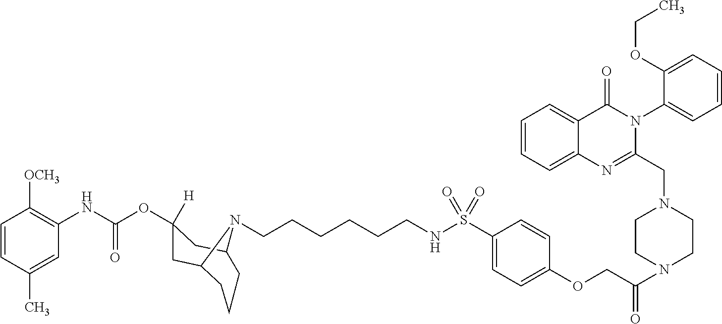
C1=CC(C)=CC(NC(OC2([H])CC3CCCC(C2)N3CCCCCCNS(C2=CC=C(OCC(N3CCN(CC4=NC5=CC=CC=C5C(=O)N4C4=CC=CC=C4OCC)CC3)=O)C=C2)(=O)=O)=O)=C1[OCH3]
